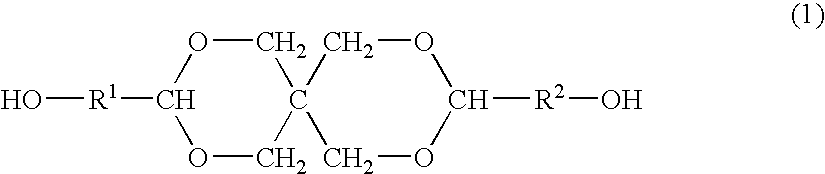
O[R1]C1OCC2(CO1)COC([R2]O)OC2
